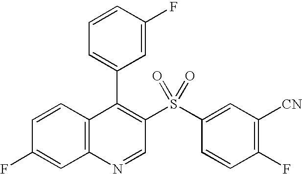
C12=C(C=CC(F)=C1)C(C1=CC=CC(F)=C1)=C(S(C1=CC([CN])=C(F)C=C1)(=O)=O)C=N2
